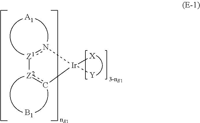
[Z1]1n[Ir]([X])([Y])c[Z2]1.[B1].[A1]
